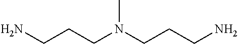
NCCCN(CCCN)C
